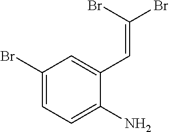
C1(Br)=CC=C(N)C(C=C(Br)Br)=C1
